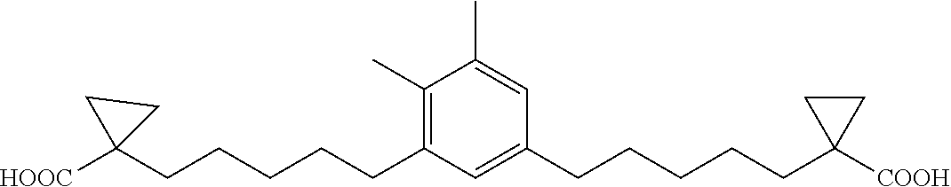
C1(CCCCCC2([HOOC])CC2)=C(C)C(C)=CC(CCCCCC2([COOH])CC2)=C1
